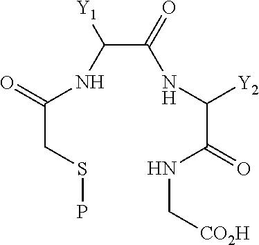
C(C(=O)NC(C(=O)NC[CO2H])[Y2])(NC(CSP)=O)[Y1]
